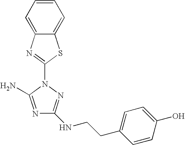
N1=C(N)N(C2=NC3=CC=CC=C3S2)N=C1NCCC1=CC=C(O)C=C1
